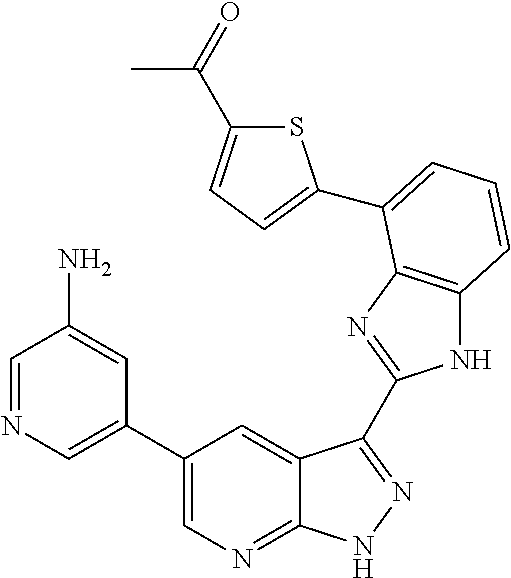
C1(C2=CN=CC(N)=C2)=CN=C2C(=C1)C(C1=NC3=C(N1)C=CC=C3C1=CC=C(C(=O)C)S1)=NN2
